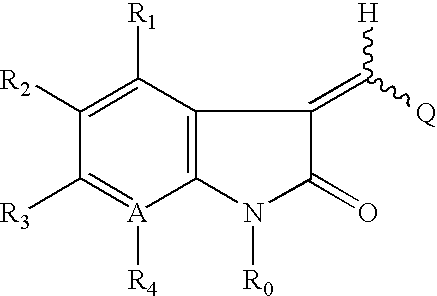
C12=C(C([R1])=C([R2])C([R3])=[A]1[R4])C(=C([Q])[H])C(=O)N2[R0]
